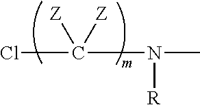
ClC([Z])([Z])N([R])C
